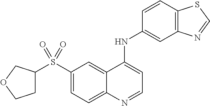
S(C1=CC=C2C(=C1)C(NC1=CC3=C(C=C1)SC=N3)=CC=N2)(C1CCOC1)(=O)=O
